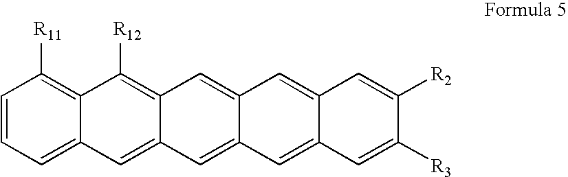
C1=CC=C2C(=C1[R11])C([R12])=C1C(=C2)C=C2C(=C1)C=C1C(=C2)C=C([R3])C([R2])=C1
